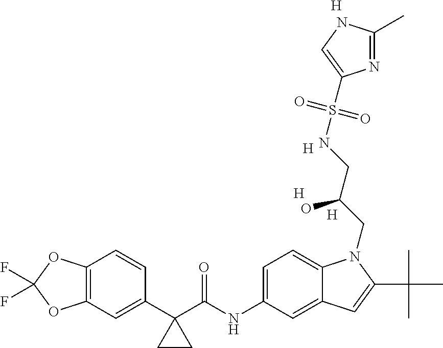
[H].[H].[H].C1(C2(C(NC3=CC=C4C(=C3)C=C(C(C)(C)C)N4CC(CNS(=O)(=O)C3=CNC(C)=N3)O)=O)CC2)=CC2=C(C=C1)OC(F)(F)O2.[H]
